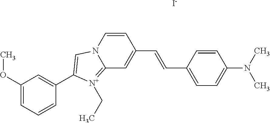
C(=CC1=CC=C(N(C)C)C=C1)C1=CC2=[N+](CC)C(C3=CC(OC)=CC=C3)=CN2C=C1.[I-]
